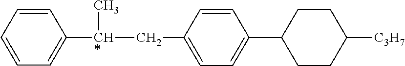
C1=CC=CC([CH*](C)CC2=CC=C(C3CCC([C3H7])CC3)C=C2)=C1
